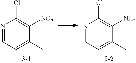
N1=CC=C(C)C([NO2])=C1Cl.N1=CC=C(C)C(N)=C1Cl
